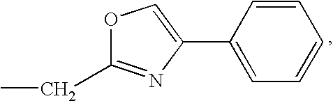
O1C(CC)=NC(C2=CC=CC=C2)=C1
